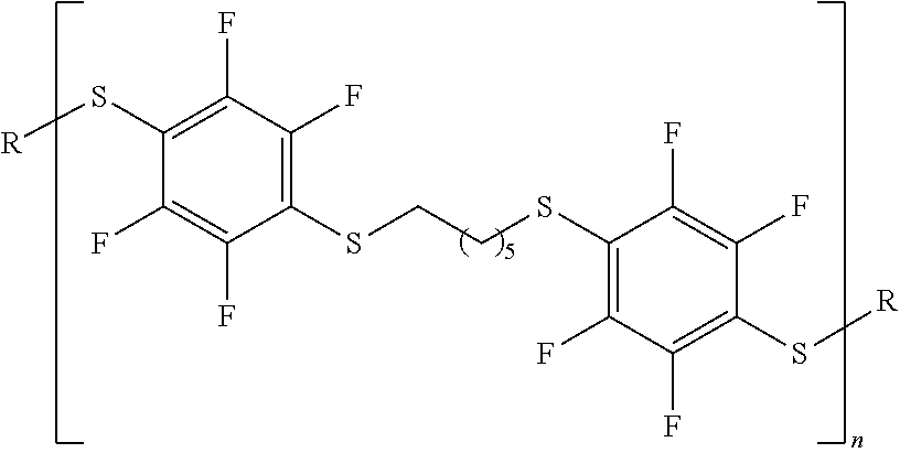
C1(S[R])=C(F)C(F)=C(SCCSC2=C(F)C(F)=C(S[R])C(F)=C2F)C(F)=C1F
